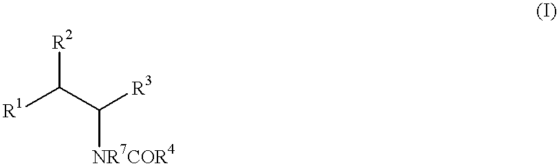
[R1]C(C([R3])[NR7COR4])[R2]
